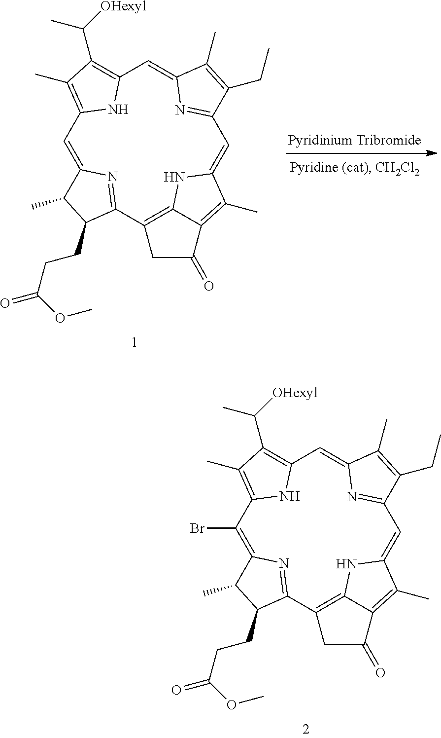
C1=C2N=C(C3=C4NC(=CC5=NC(=CC6=C(C([OHexyl])C)C(C)=C1N6)C(C)=C5CC)C(C)=C4C(=O)C3)C(CCC(OC)=O)C2C.C1(Br)=C2N=C(C3=C4NC(=CC5=NC(=CC6=C(C([OHexyl])C)C(C)=C1N6)C(C)=C5CC)C(C)=C4C(=O)C3)C(CCC(OC)=O)C2C
